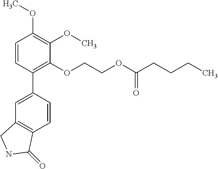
C1=CC(C2=CC3=C(C=C2)C(=O)NC3)=C(OCCOC(CCCC)=O)C(OC)=C1OC
